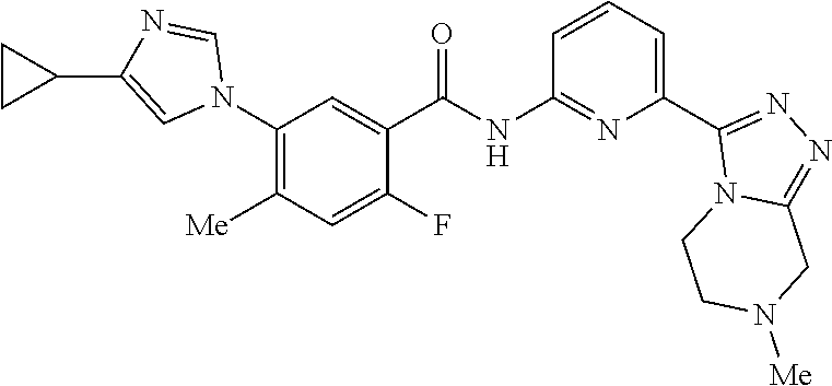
C1(N2C=NC(C3CC3)=C2)=C([Me])C=C(F)C(C(NC2=NC(C3=NN=C4N3CCN([Me])C4)=CC=C2)=O)=C1
